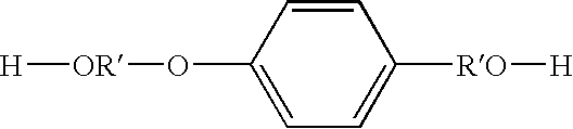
[H][OR]OC1=CC=C([RO][H])C=C1
